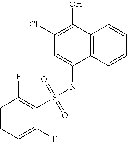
C12=C(C=CC=C1)C(NS(C1=C(F)C=CC=C1F)(=O)=O)=CC(Cl)=C2O
